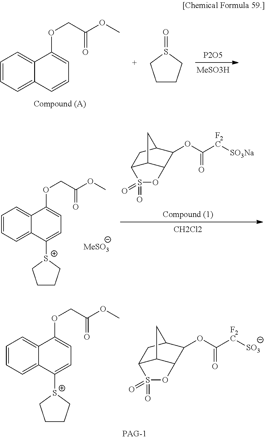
C1=CC=C2C(=C1)C(OCC(OC)=O)=CC=C2.[P2O5].[MeSO3H].C1CCS(=O)C1.C1=CC=C2C(=C1)C(OCC(OC)=O)=CC=C2[S+]1CCCC1.[CH2Cl2].C12C3C(C(OC([F2C][SO3Na])=O)C(C1)C3)OS2(=O)=O.C1=CC=C2C(=C1)C(OCC(OC)=O)=CC=C2[S+]1CCCC1.C12C3C(C(OC([F2C][SO3])=O)C(C1)C3)OS2(=O)=O
